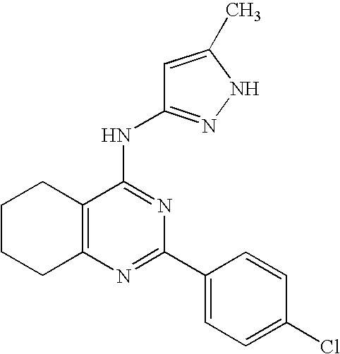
C12=C(N=C(C3=CC=C(Cl)C=C3)N=C1NC1=NNC(C)=C1)CCCC2
